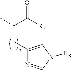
C(CC1=CN([R8])C=N1)(C([R7])=O)C
